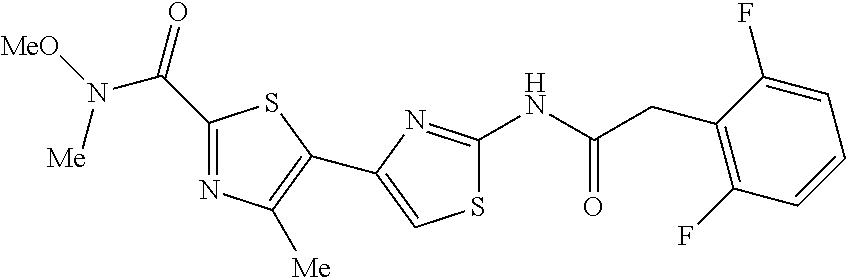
S1C(NC(CC2=C(F)C=CC=C2F)=O)=NC(C2=C([Me])N=C(C(=O)N([MeO])[Me])S2)=C1
